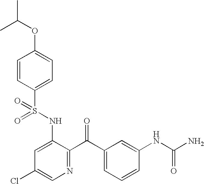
O=S(NC1=CC(Cl)=CN=C1C(=O)C1=CC=CC(NC(N)=O)=C1)(=O)C1=CC=C(OC(C)C)C=C1
